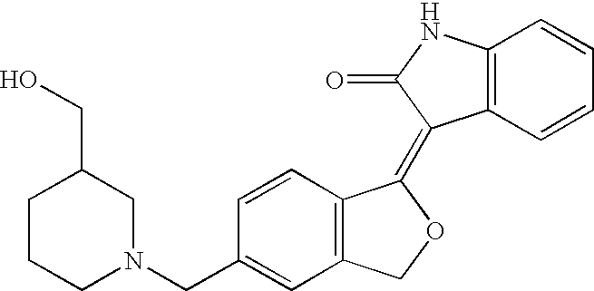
C1CCN(CC2=CC3=C(C=C2)C(=C2C4=C(NC2=O)C=CC=C4)OC3)CC1CO
